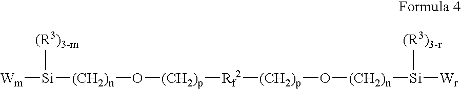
[Wm][Si]([(CH2)n]O[(CH2)p][Rf2][(CH2)p]O[(CH2)n][Si]([Wr])[(R3)3-r])[(R3)3-m]
